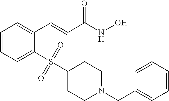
C1=CC=C(S(=O)(=O)C2CCN(CC3=CC=CC=C3)CC2)C(C=CC(NO)=O)=C1
